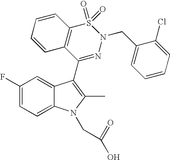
C1(F)=CC=C2C(=C1)C(C1=NN(CC3=CC=CC=C3Cl)S(=O)(=O)C3=C1C=CC=C3)=C(C)N2CC(=O)O
